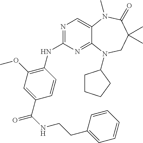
N1=C(NC2=C(OC)C=C(C(=O)NCCC3=CC=CC=C3)C=C2)N=C2C(=C1)N(C)C(=O)C(C)(C)CN2C1CCCC1
